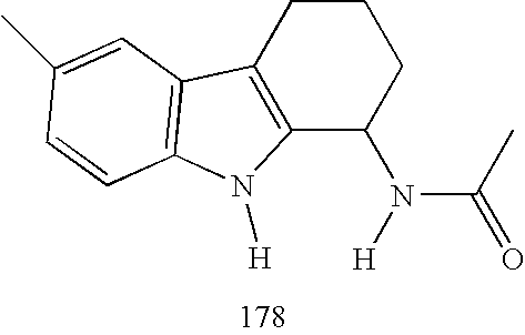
C12=C(CCCC1N([H])C(=O)C)C1=C(N2[H])C=CC(C)=C1
